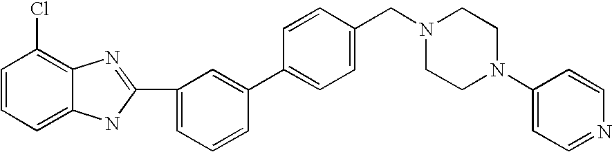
C1=CC=C2C(=C1Cl)N=C(C1=CC=CC(C3=CC=C(CN4CCN(C5=CC=NC=C5)CC4)C=C3)=C1)N2
